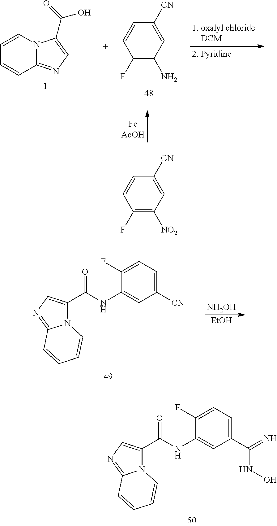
C1(F)=CC=C(C(NO)=N)C=C1NC(C1=CN=C2N1C=CC=C2)=O.C1=CN2C(=NC=C2C(=O)O)C=C1.C1=CC(F)=C(N)C=C1[CN].C1=CC(F)=C([NO2])C=C1[CN].C1(F)=CC=C([CN])C=C1NC(C1=CN=C2N1C=CC=C2)=O.[NH2OH].[EtOH]
